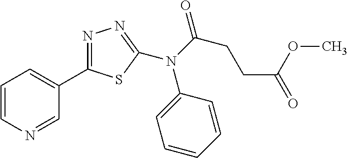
N(C(=O)CCC(OC)=O)(C1=CC=CC=C1)C1=NN=C(C2=CC=CN=C2)S1
